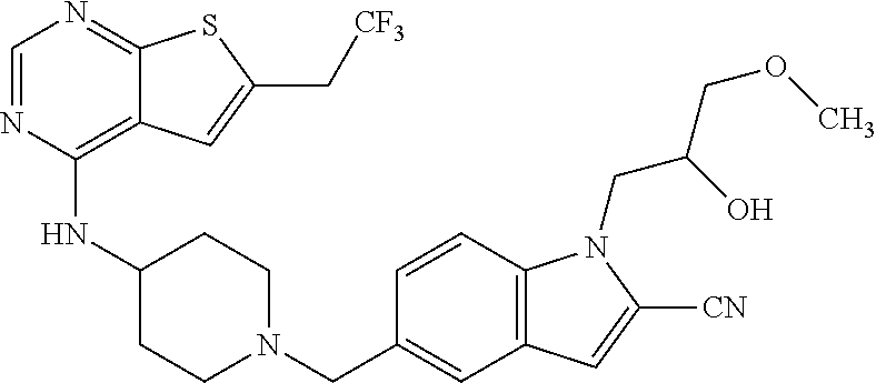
C1=NC(NC2CCN(CC3=CC4=C(C=C3)N(CC(O)COC)C([CN])=C4)CC2)=C2C(=N1)SC(C[CF3])=C2
